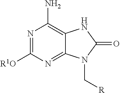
N1=C([R1O])N=C2C(=C1N)NC(=O)N2C[R]
